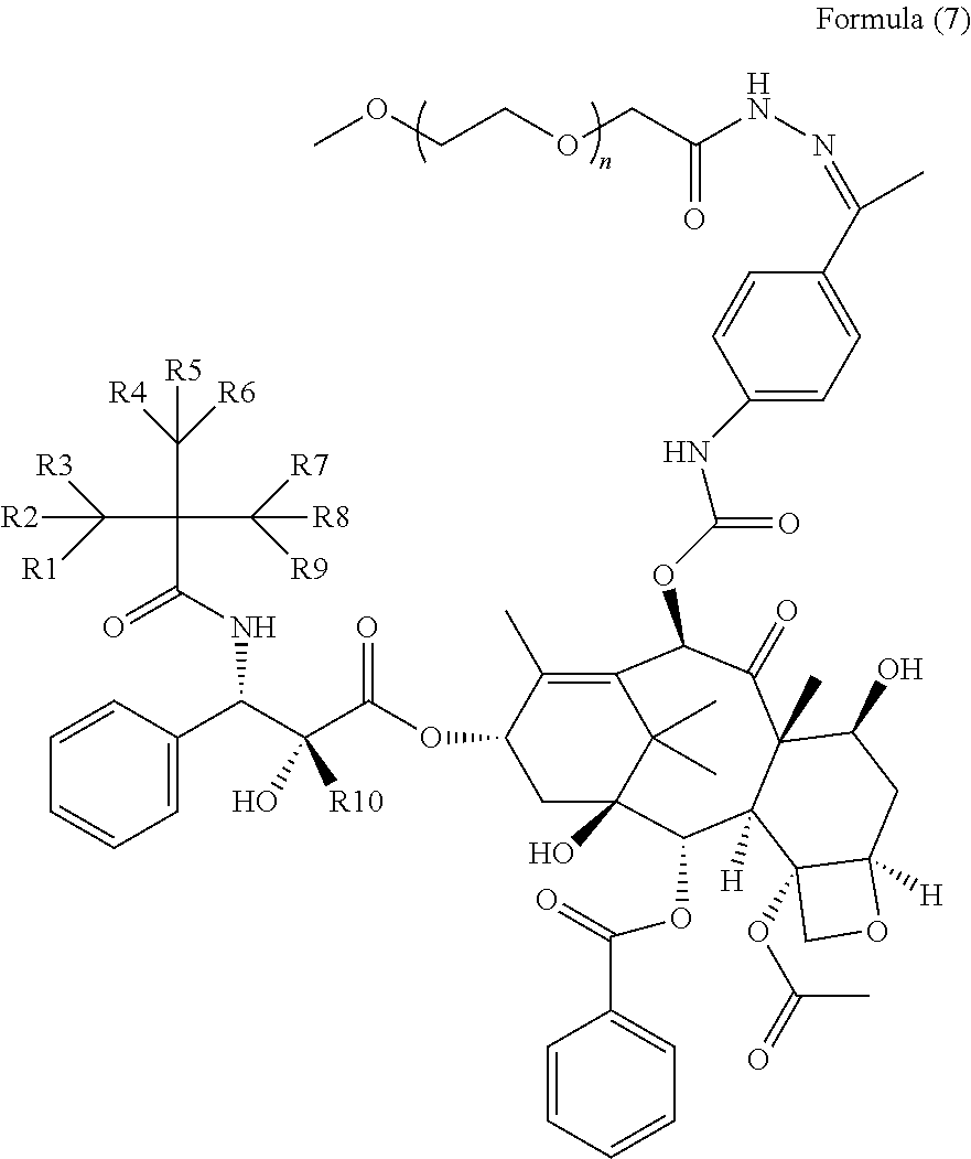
C(C(C(OC1C(C)=C2C(C)(C)C(O)(C1)C(OC(=O)C1=CC=CC=C1)C1([H])C(C)(C(=O)C2OC(NC2=CC=C(C(=NNC(COCCOC)=O)C)C=C2)=O)C(O)CC2([H])C1(OC(C)=O)CO2)=O)(O)[R10])(C1=CC=CC=C1)NC(=O)C(C([R5])([R6])[R4])(C([R7])([R8])[R9])C([R2])([R3])[R1]
